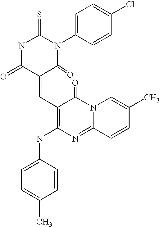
S=C1NC(=O)C(=CC2=C(NC3=CC=C(C)C=C3)N=C3N(C2=O)C=C(C)C=C3)C(=O)N1C1=CC=C(Cl)C=C1
